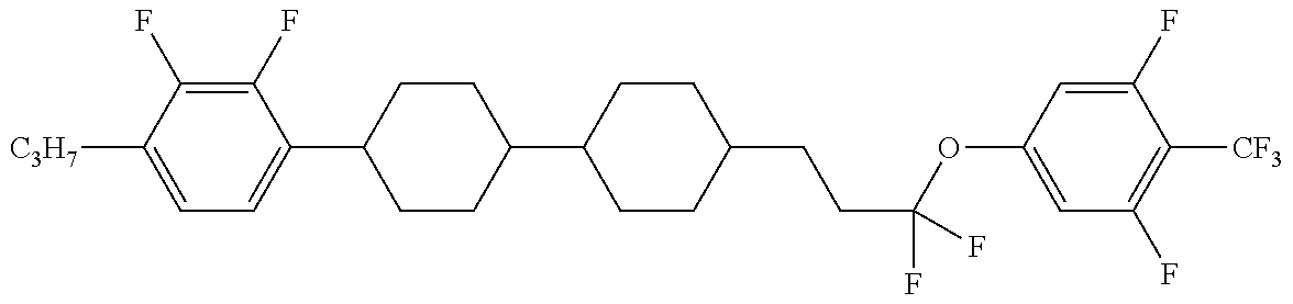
C1=C([C3H7])C(F)=C(F)C(C2CCC(C3CCC(CCC(OC4=CC(F)=C([CF3])C(F)=C4)(F)F)CC3)CC2)=C1
